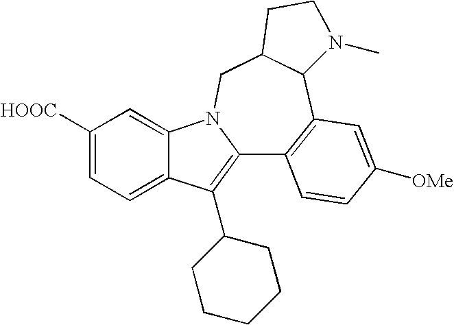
C1([HOOC])=CC=C2C(=C1)N1C(=C2C2CCCCC2)C2=C(C3C(C1)CCN3C)C=C([OMe])C=C2
